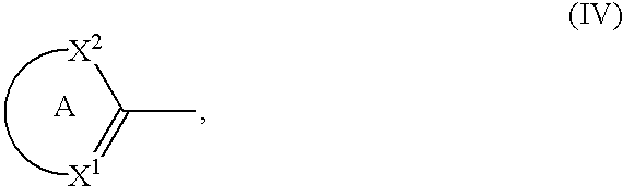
[A].CC([X2])=[X1]
